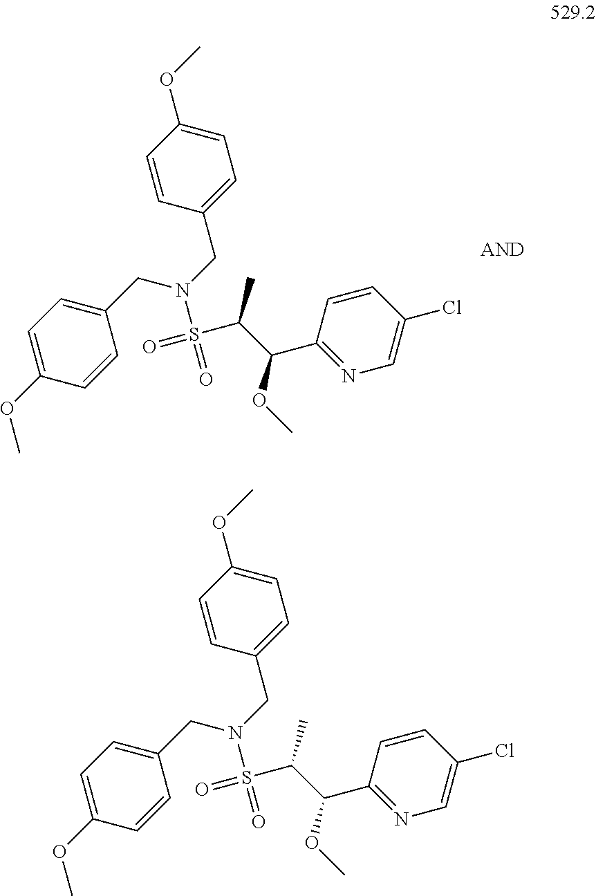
C1=C(OC)C=CC(CN(S(=O)(=O)C(C(C2=NC=C(Cl)C=C2)OC)C)CC2=CC=C(OC)C=C2)=C1.C1=C(OC)C=CC(CN(S(=O)(=O)C(C(C2=NC=C(Cl)C=C2)OC)C)CC2=CC=C(OC)C=C2)=C1
